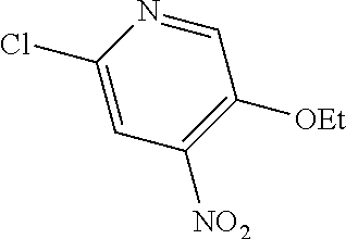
C1(Cl)=CC([NO2])=C([OEt])C=N1
